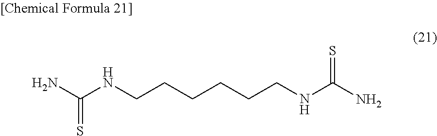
C(=S)(NCCCCCCNC(=S)N)N
